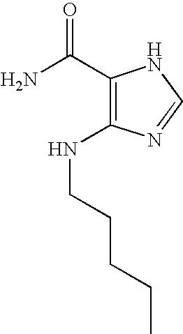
C1(C(N)=O)=C(NCCCCC)N=CN1
